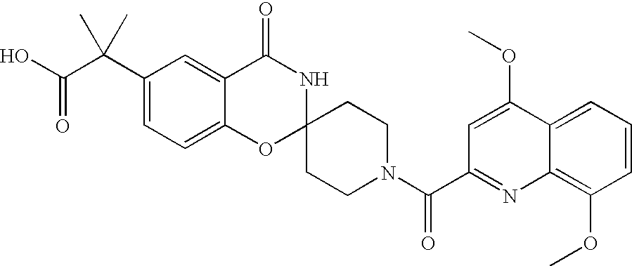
C1(C(C(O)=O)(C)C)=CC=C2C(=C1)C(=O)NC1(O2)CCN(C(=O)C2=NC3=C(OC)C=CC=C3C(OC)=C2)CC1
